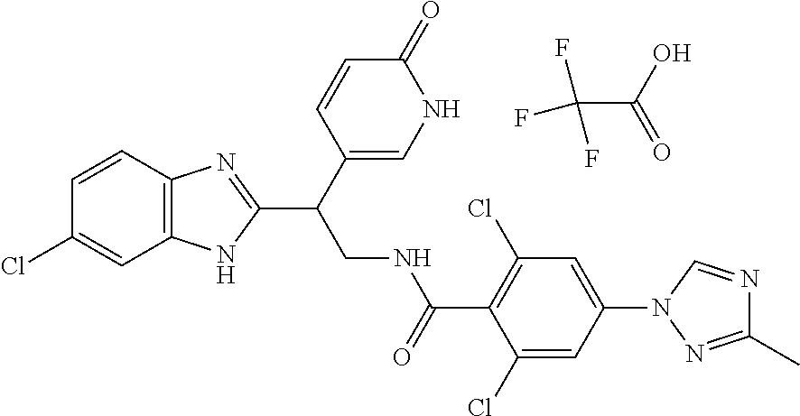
C1=CC2=C(C=C1Cl)NC(C(CNC(C1=C(Cl)C=C(N3N=C(C)N=C3)C=C1Cl)=O)C1=CNC(=O)C=C1)=N2.C(C(O)=O)(F)(F)F
